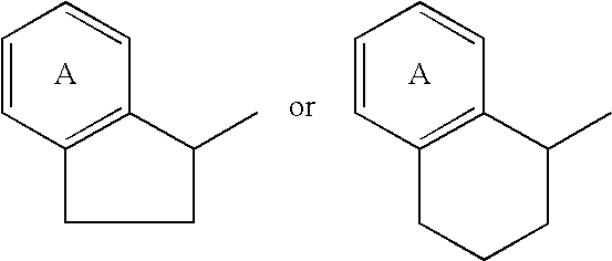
C1C(C)C2=C(C1)C=CC=C2.C1C(C)C2=C(C=CC=C2)CC1
